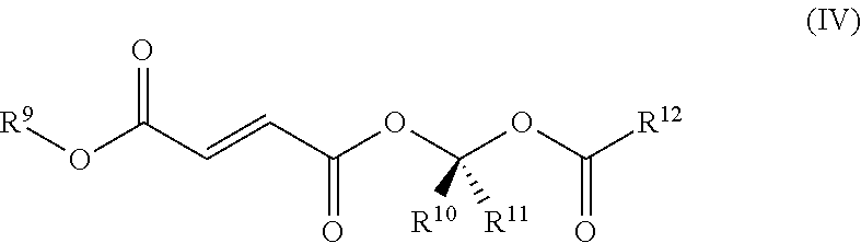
[R9]OC(C=CC(OC(OC([R12])=O)([R10])[R11])=O)=O
